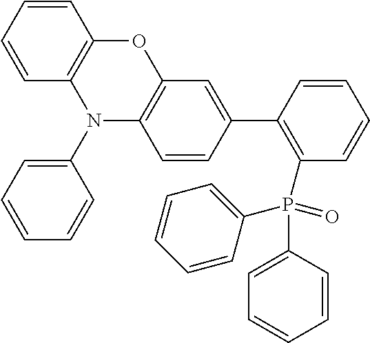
C1(C2=C(P(C3=CC=CC=C3)(C3=CC=CC=C3)=O)C=CC=C2)=CC2=C(C=C1)N(C1=CC=CC=C1)C1=C(O2)C=CC=C1
